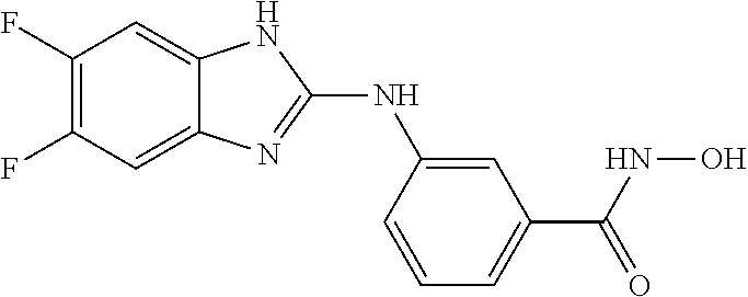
C1(F)=C(F)C=C2C(=C1)NC(NC1=CC(C(NO)=O)=CC=C1)=N2
